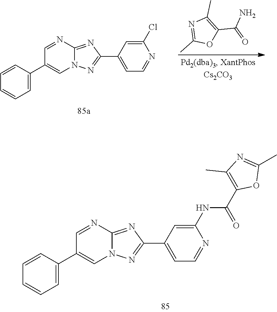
C12=NC(C3=CC=NC(NC(C4=C(C)N=C(C)O4)=O)=C3)=NN1C=C(C1=CC=CC=C1)C=N2.C12=NC(C3=CC=NC(Cl)=C3)=NN1C=C(C1=CC=CC=C1)C=N2.C1(C)=NC(C)=C(C(=O)N)O1
